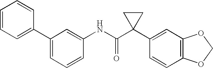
C1=CC=C(C2=CC=CC=C2)C=C1NC(C1(C2=CC3=C(C=C2)OCO3)CC1)=O
